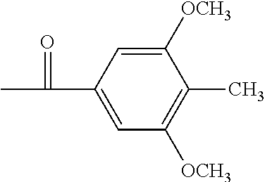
CC(C1=CC([OCH3])=C(C)C([OCH3])=C1)=O
